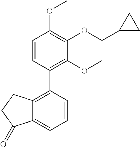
C1=CC(C2=C3C(=CC=C2)C(=O)CC3)=C(OC)C(OCC2CC2)=C1OC
